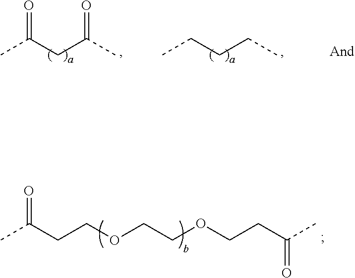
CC(CCOCCOCCC(C)=O)=O.CCCCC.CC(CC(C)=O)=O
